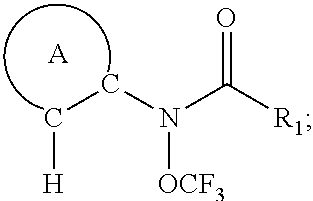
N([OCF3])(C([R1])=O)CC[H].[A]
